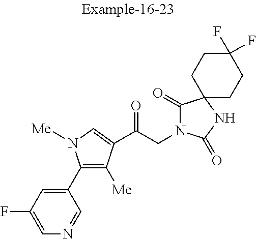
C1=C(F)C=C(C2=C([Me])C(C(CN3C(=O)C4(NC3=O)CCC(F)(F)CC4)=O)=CN2[Me])C=N1
